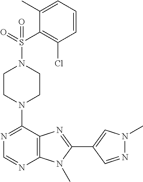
C1CN(C2=NC=NC3=C2N=C(C2=CN(C)N=C2)N3C)CCN1S(C1=C(Cl)C=CC=C1C)(=O)=O
